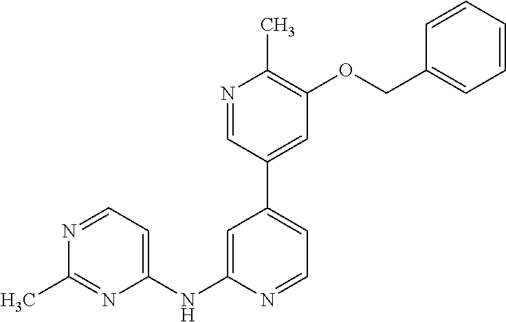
C1=NC(NC2=CC=NC(C)=N2)=CC(C2=CC(OCC3=CC=CC=C3)=C(C)N=C2)=C1
